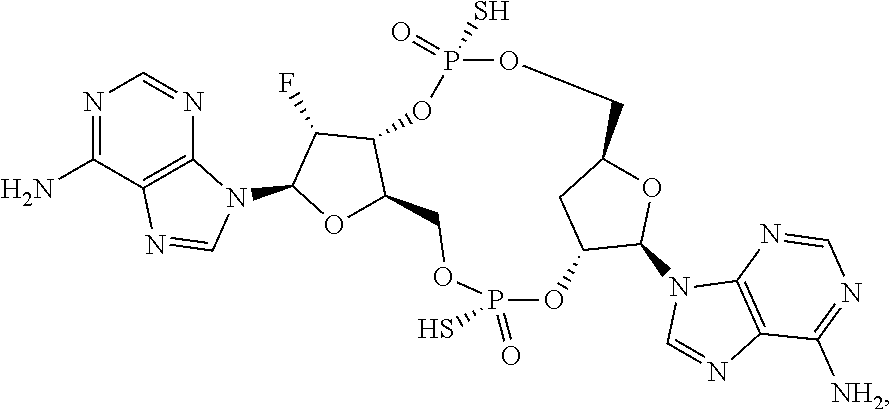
N1=C(N)C2=C(N=C1)N(C1OC3C(C1F)OP(S)(=O)OCC1OC(N4C=NC5=C4N=CN=C5[NH2])C(OP(=O)(S)OC3)C1)C=N2
